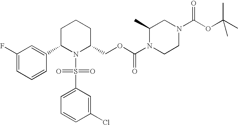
C1(F)=CC=CC(C2N(S(=O)(=O)C3=CC=CC(Cl)=C3)C(COC(N3CCN(C(OC(C)(C)C)=O)CC3C)=O)CCC2)=C1
